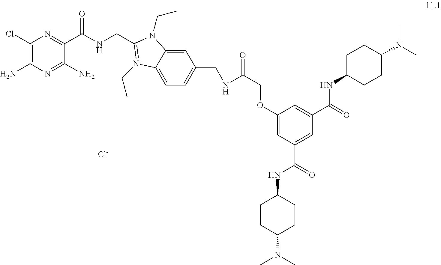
C1(Cl)=C(N)N=C(N)C(C(NCC2=[N+](CC)C3=CC=C(CNC(COC4=CC(C(NC5CCC(N(C)C)CC5)=O)=CC(C(=O)NC5CCC(N(C)C)CC5)=C4)=O)C=C3N2CC)=O)=N1.[Cl-]
